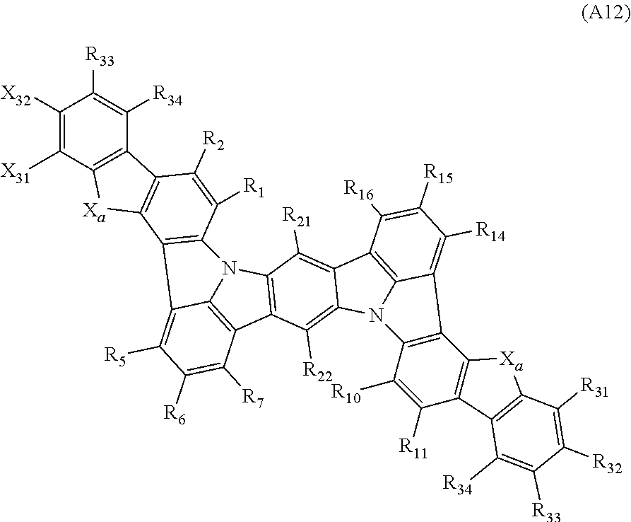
C1([X32])=C([X31])C2=C(C([R34])=C1[R33])C1=C([Xa]2)C2=C(C([R1])=C1[R2])N1C3=C(C4=C1C([R21])=C1C(=C4[R22])N4C5=C1C([R16])=C([R15])C([R14])=C5C1=C4C([R10])=C([R11])C4=C1[Xa]C1=C4C([R34])=C([R33])C([R32])=C1[R31])C([R7])=C([R6])C([R5])=C23
